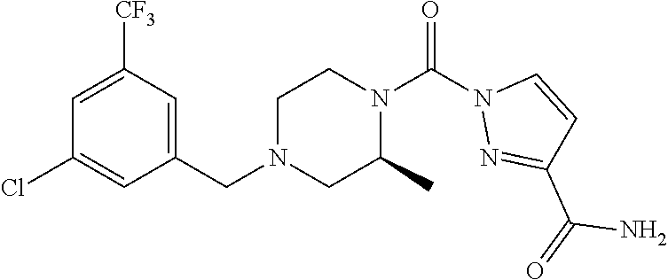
C1=C([CF3])C=C(CN2CC(C)N(C(N3N=C(C(=O)N)C=C3)=O)CC2)C=C1Cl
